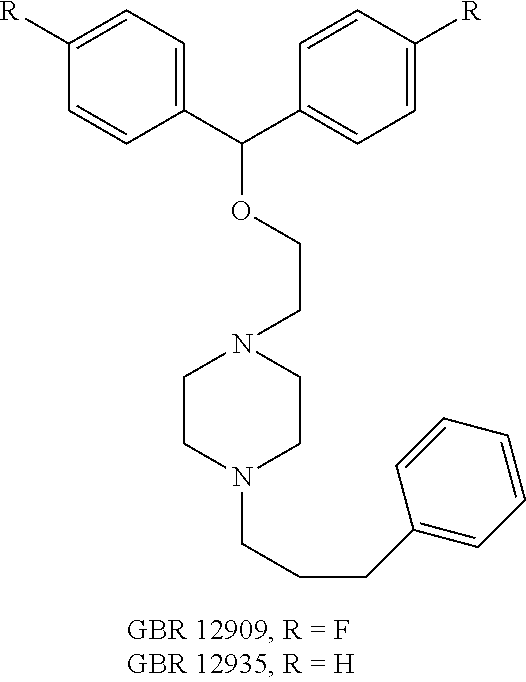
C1([R])=CC=C(C(OCCN2CCN(CCCC3=CC=CC=C3)CC2)C2=CC=C([R])C=C2)C=C1
